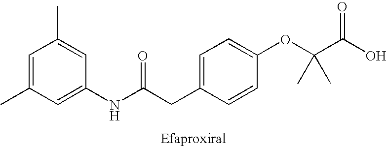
C1=C(C)C=C(NC(=O)CC2=CC=C(OC(C)(C)C(=O)O)C=C2)C=C1C
